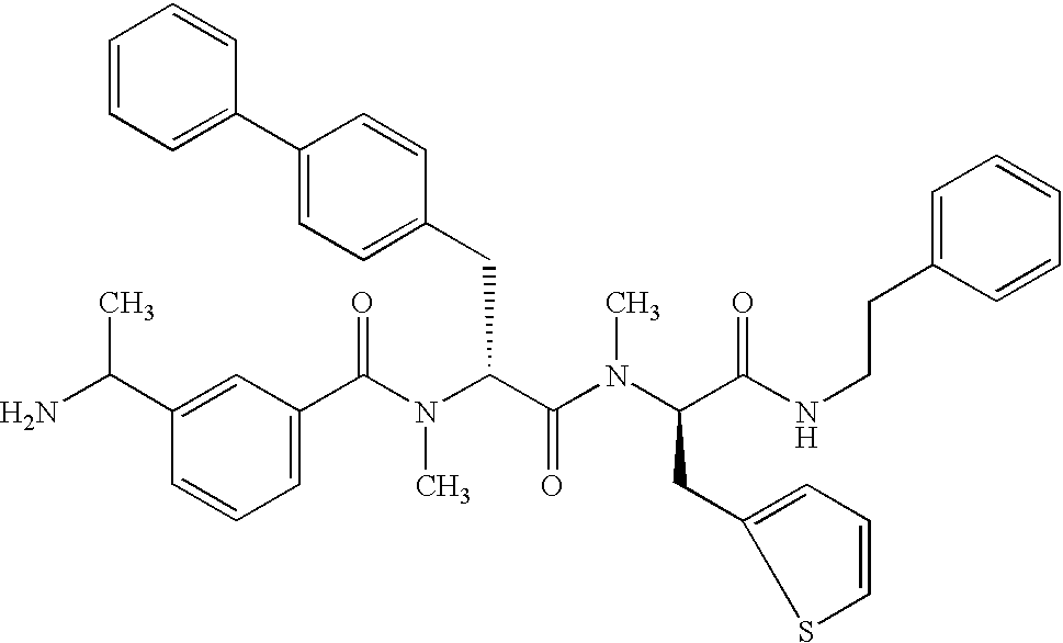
C1(C(N(C(C(N(C(C(NCCC2=CC=CC=C2)=O)CC2=CC=CS2)C)=O)CC2=CC=C(C3=CC=CC=C3)C=C2)C)=O)=CC=CC(C(N)C)=C1
